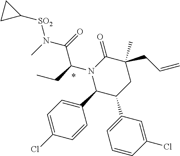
N1(C(CC)C(N([SO2]C2CC2)C)=O)C(C2=CC=C(Cl)C=C2)C(C2=CC=CC(Cl)=C2)CC(CC=C)(C)C1=O
